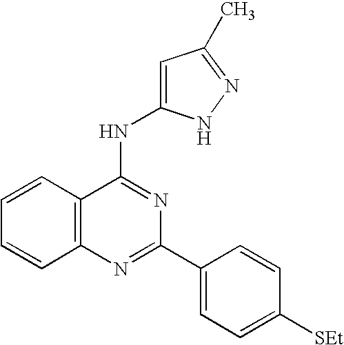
C12=C(N=C(C3=CC=C([SEt])C=C3)N=C1NC1=CC(C)=NN1)C=CC=C2
